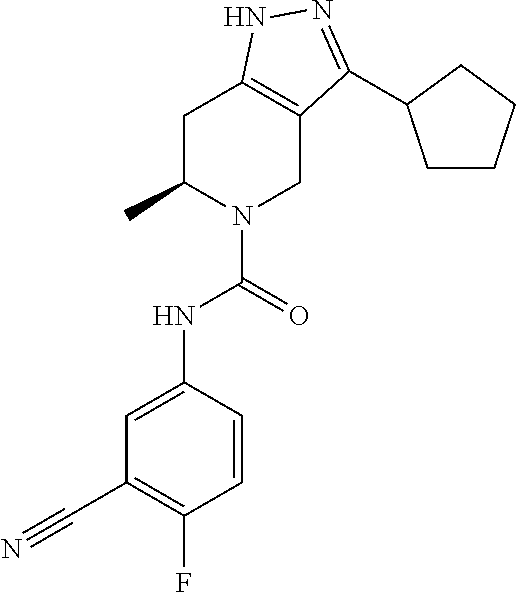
C1C(C)N(C(NC2=CC(C#N)=C(F)C=C2)=O)CC2=C1NN=C2C1CCCC1
